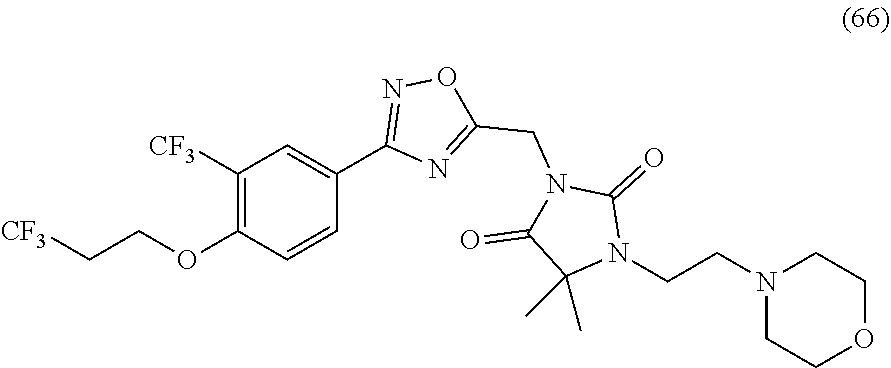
C1([CF3])=C(OCC[CF3])C=CC(C2=NOC(CN3C(=O)N(CCN4CCOCC4)C(C)(C)C3=O)=N2)=C1
